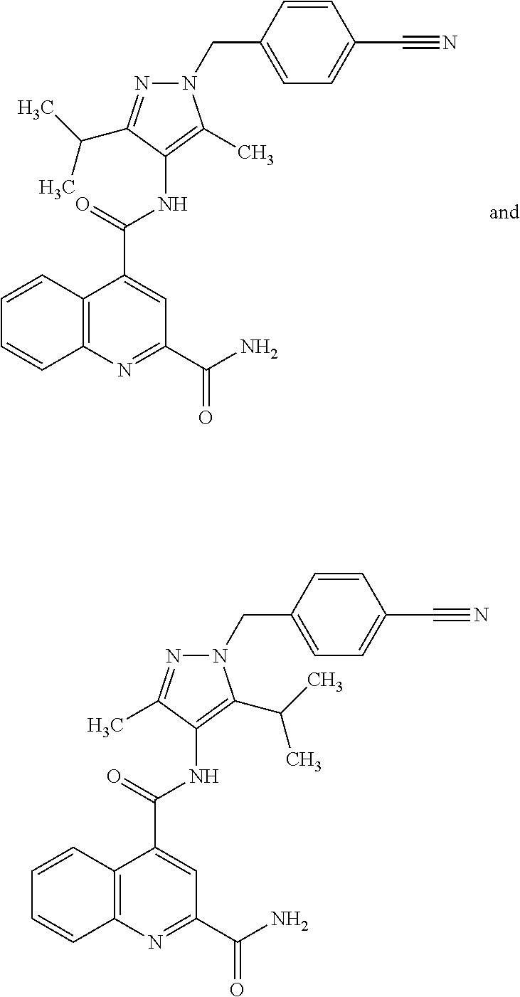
C12=C(N=C(C(=O)N)C=C1C(=O)NC1=C(C)N(CC3=CC=C(C#N)C=C3)N=C1C(C)C)C=CC=C2.C12=C(N=C(C(=O)N)C=C1C(=O)NC1=C(C(C)C)N(CC3=CC=C(C#N)C=C3)N=C1C)C=CC=C2
